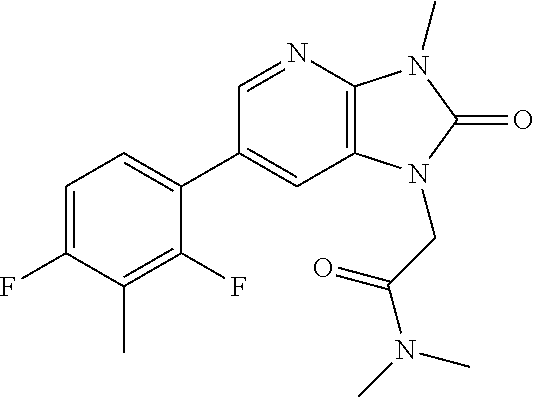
C1(C2=CC=C(F)C(C)=C2F)=CC2=C(N=C1)N(C)C(=O)N2CC(N(C)C)=O
